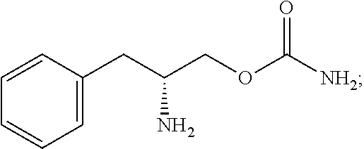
C1=CC(CC(COC([NH2])=O)N)=CC=C1
